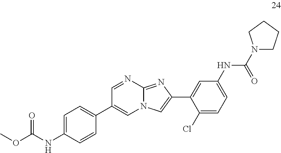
C1(Cl)=CC=C(NC(N2CCCC2)=O)C=C1C1=CN2C(=N1)N=CC(C1=CC=C(NC(=O)OC)C=C1)=C2
